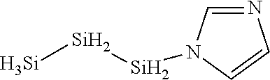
[Si][Si][Si]N1C=NC=C1
